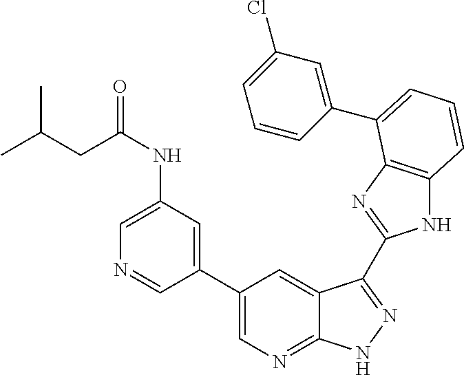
C1(C2=CN=C3C(=C2)C(C2=NC4=C(N2)C=CC=C4C2=CC(Cl)=CC=C2)=NN3)=CC(NC(CC(C)C)=O)=CN=C1
